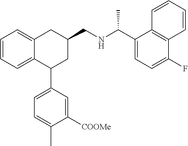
C1=CC=C2C(=C1)CC(CNC(C)C1=CC=C(F)C3=C1C=CC=C3)CC2C1=CC=C(C)C([COOMe])=C1
